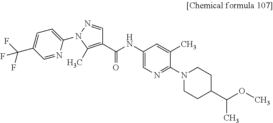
C1(C(F)(F)F)=CC=C(N2N=CC(C(NC3=CN=C(N4CCC(C(OC)C)CC4)C(C)=C3)=O)=C2C)N=C1
